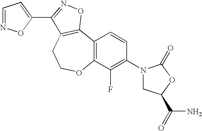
C12=C(C(F)=C(N3CC(C(N)=O)OC3=O)C=C1)OCCC1=C2ON=C1C1=CC=NO1
